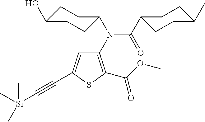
C1(N(C(=O)C2CCC(C)CC2)C2CCC(O)CC2)=C(C(OC)=O)SC(C#C[Si](C)(C)C)=C1
